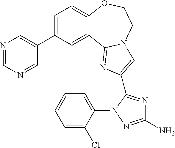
C1=C(C2=CN=CN=C2)C=C2C(=C1)OCCN1C2=NC(C2=NC(N)=NN2C2=CC=CC=C2Cl)=C1
